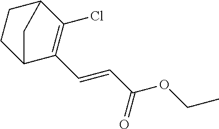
C1CC2C(C=CC(OCC)=O)=C(Cl)C1C2
